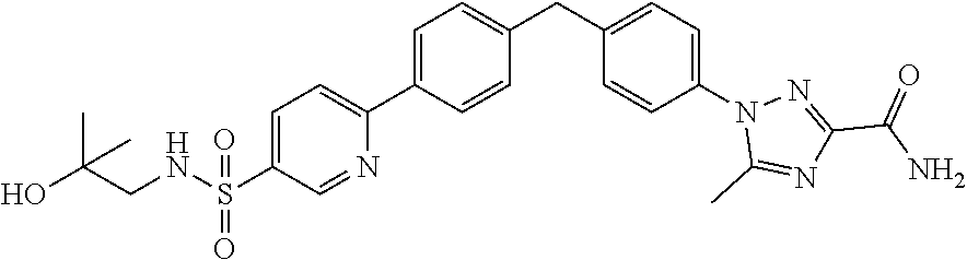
C1=C(S(NCC(O)(C)C)(=O)=O)C=NC(C2=CC=C(CC3=CC=C(N4C(C)=NC(C(N)=O)=N4)C=C3)C=C2)=C1
